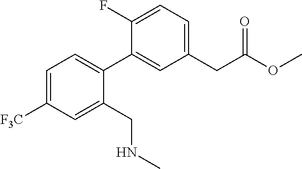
C1(CC(OC)=O)=CC=C(F)C(C2=CC=C([F3C])C=C2CNC)=C1
